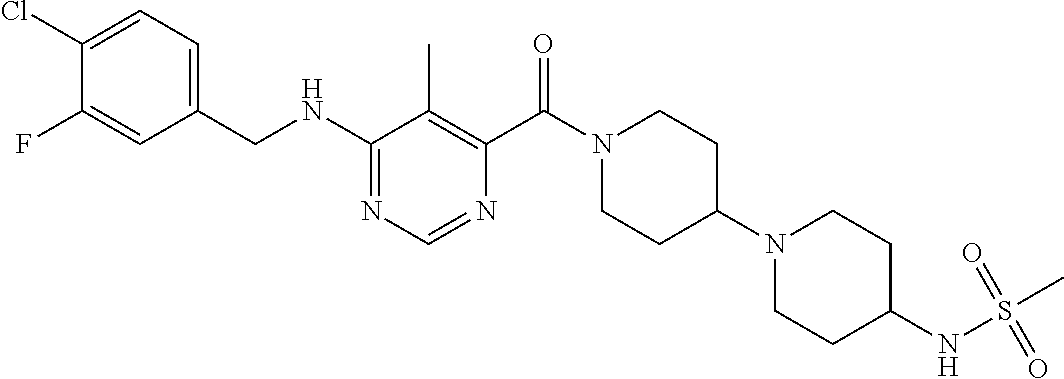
C1(NCC2=CC=C(Cl)C(F)=C2)=NC=NC(C(N2CCC(N3CCC(NS(C)(=O)=O)CC3)CC2)=O)=C1C
